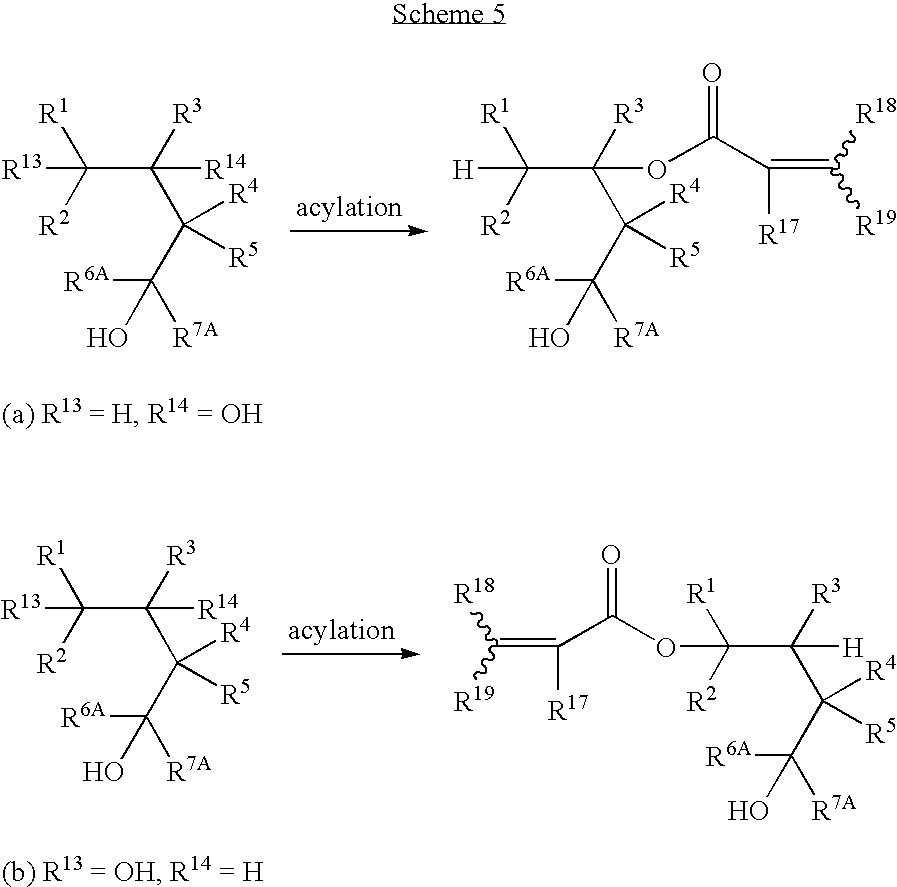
C(C(C(C([R6A])([R7A])O)([R4])[R5])([R3])[R14])([R1])([R2])[R13].C(C(C(C([R6A])([R7A])O)([R4])[R5])([R3])OC(=O)C(=C([R19])[R18])[R17])([R1])([R2])[H].C(C(C(C([R6A])([R7A])O)([R4])[R5])([R3])[R14])([R1])([R2])[R13].C(C([R1])(OC(=O)C(=C([R19])[R18])[R17])[R2])([R3])(C(C([R6A])([R7A])O)([R4])[R5])[H]
